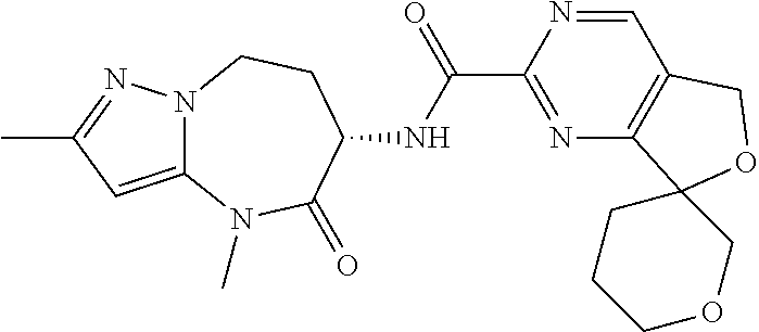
C1(C(=O)NC2CCN3C(=CC(C)=N3)N(C)C2=O)=NC2=C(C=N1)COC21CCCOC1
